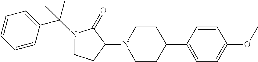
C1CC(N2CCC(C3=CC=C(OC)C=C3)CC2)C(=O)N1C(C1=CC=CC=C1)(C)C
